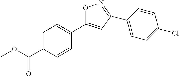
O1C(C2=CC=C(C(=O)OC)C=C2)=CC(C2=CC=C(Cl)C=C2)=N1
